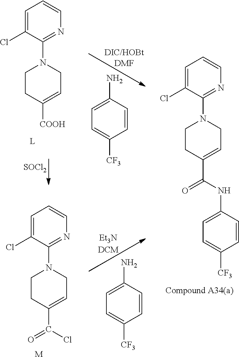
C1=C(Cl)C(N2CCC([COOH])=CC2)=NC=C1.[SOCl2].C1=C(Cl)C(N2CCC(C(Cl)=O)=CC2)=NC=C1.[M].NC1=CC=C([CF3])C=C1.NC1=CC=C([CF3])C=C1.C1=C(Cl)C(N2CCC(C(=O)NC3=CC=C([CF3])C=C3)=CC2)=NC=C1
